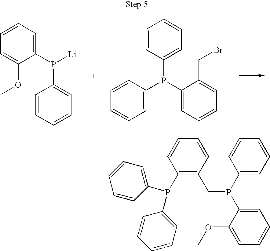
C1(P([Li])C2=CC=CC=C2)=CC=CC=C1OC.C1=CC(P(C2=CC=CC=C2CBr)C2=CC=CC=C2)=CC=C1.C1(P(C2=CC=CC=C2)C2=CC=CC=C2)=C(CP(C2=CC=CC=C2OC)C2=CC=CC=C2)C=CC=C1
